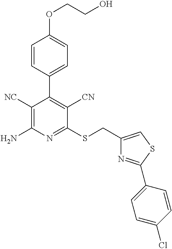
O(CCO)C1=CC=C(C2=C([CN])C(SCC3=CSC(C4=CC=C(Cl)C=C4)=N3)=NC(N)=C2[NC])C=C1
